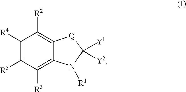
C1([R4])=C([R5])C([R3])=C2C(=C1[R2])[Q]C([Y1])([Y2])N2[R1]
